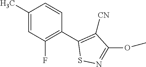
C1(C)=CC(F)=C(C2=C([CN])C(OC)=NS2)C=C1
